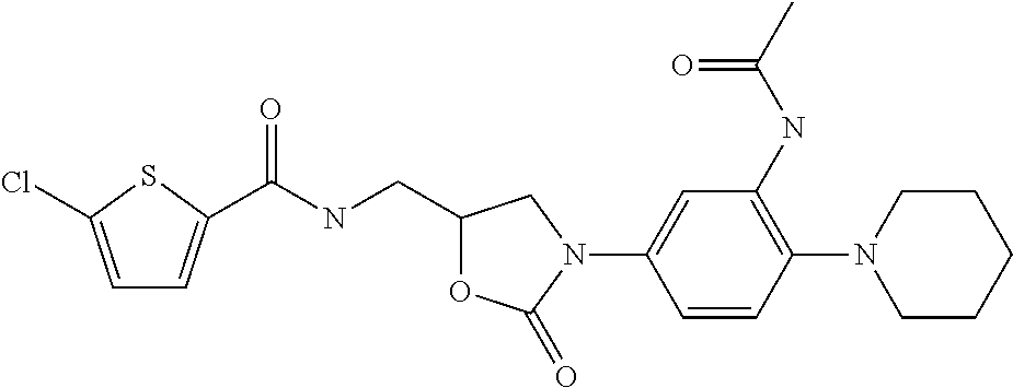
C1=C(Cl)SC(C(NCC2OC(=O)N(C3=CC(NC(C)=O)=C(N4CCCCC4)C=C3)C2)=O)=C1
